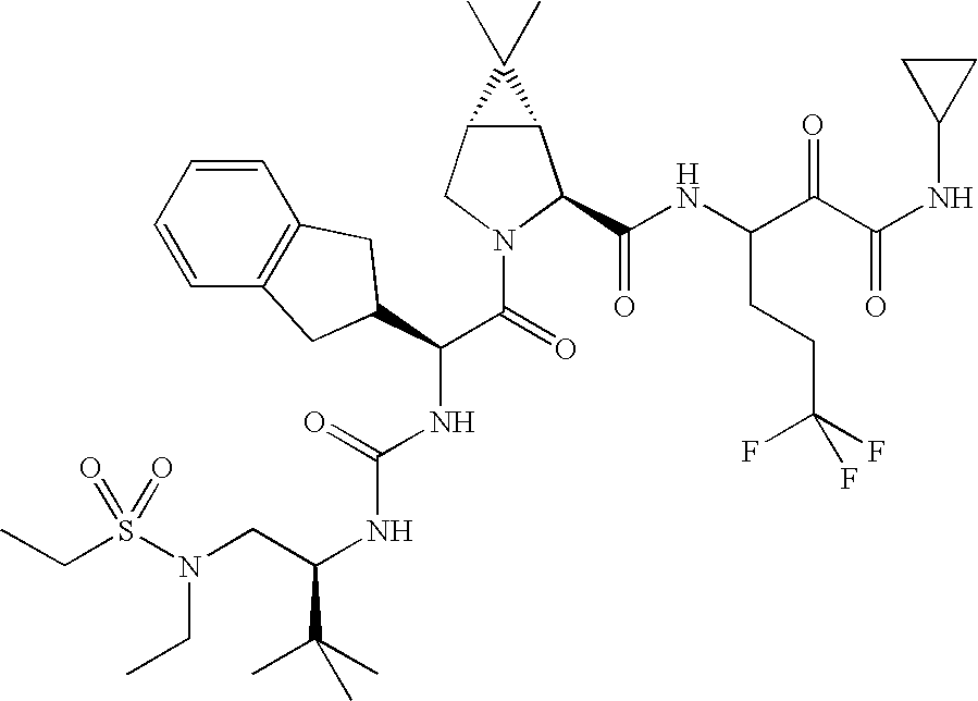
C(C)S(=O)(N(CC)CC(NC(=O)NC(C(N1C(C(=O)NC(CCC(F)(F)F)C(=O)C(=O)NC2CC2)C2C(C1)C2(C)C)=O)C1CC2=C(C=CC=C2)C1)C(C)(C)C)=O
